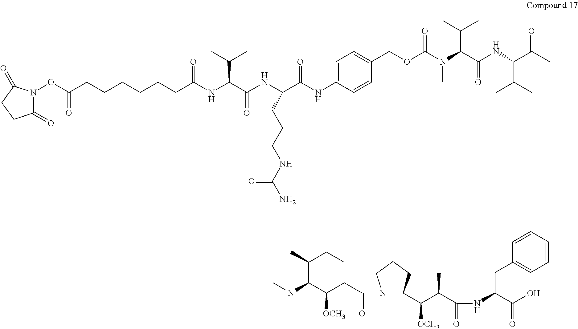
N(C(C(NC(C(C)=O)C(C)C)=O)C(C)C)(C)C(OCC1=CC=C(NC(C(NC(C(NC(CCCCCCC(ON2C(=O)CCC2=O)=O)=O)C(C)C)=O)CCCNC(N)=O)=O)C=C1)=O.CN(C(C(CC(=O)N1C(C(C(C(NC(C(O)=O)CC2=CC=CC=C2)=O)C)[OCH3])CCC1)[OCH3])C(C)CC)C
